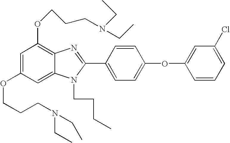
C1=C(OCCCN(CC)CC)C=C2C(=C1OCCCN(CC)CC)N=C(C1=CC=C(OC3=CC(Cl)=CC=C3)C=C1)N2CCCC
